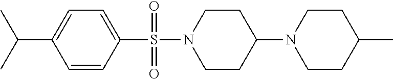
C1=C(C(C)C)C=CC(S(N2CCC(N3CCC(C)CC3)CC2)(=O)=O)=C1
